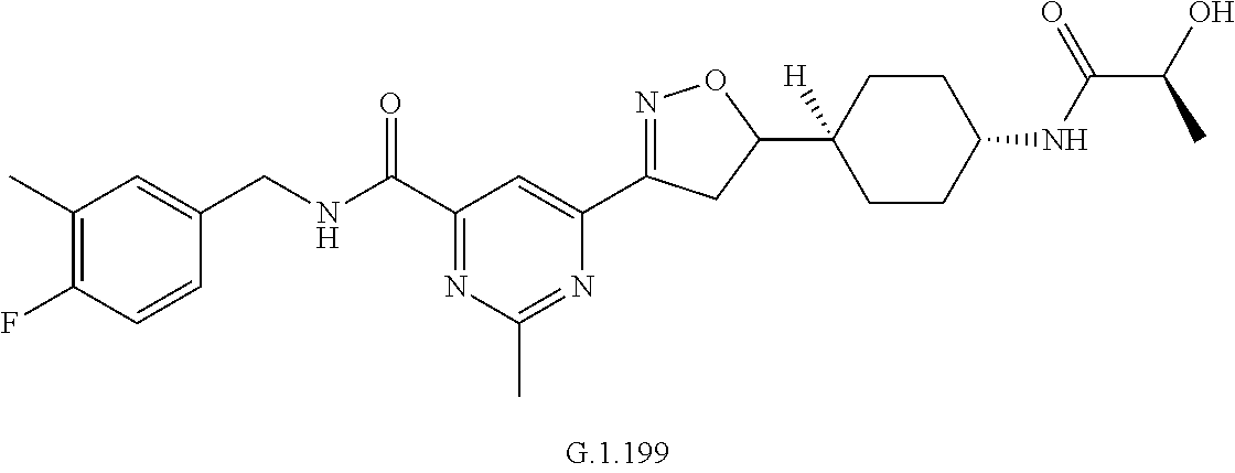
C1(C)=C(F)C=CC(CNC(C2=NC(C)=NC(C3=NOC(C4([H])CCC(NC(C(C)O)=O)CC4)C3)=C2)=O)=C1
